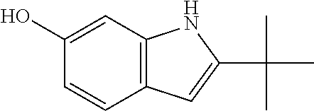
C12=C(C=C(O)C=C1)NC(C(C)(C)C)=C2
